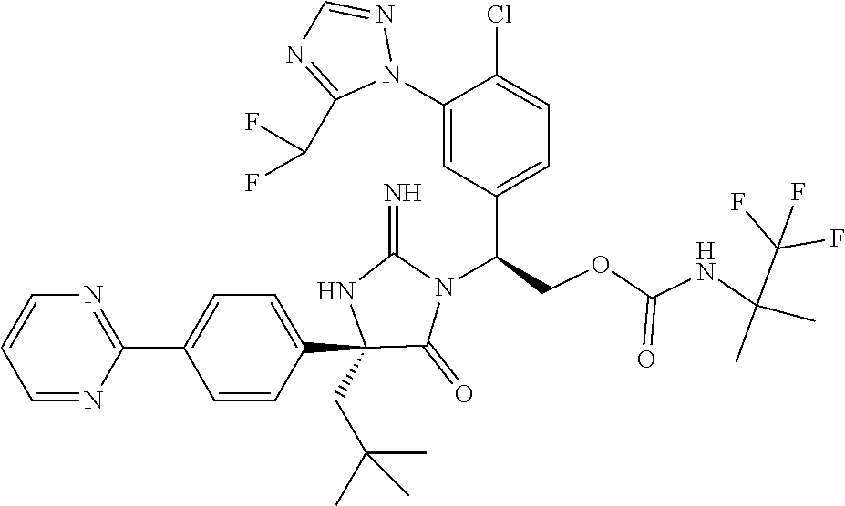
C1=NC(C2=CC=C(C3(CC(C)(C)C)C(=O)N(C(COC(NC(C(F)(F)F)(C)C)=O)C4=CC=C(Cl)C(N5N=CN=C5C(F)F)=C4)C(=N)N3)C=C2)=NC=C1
